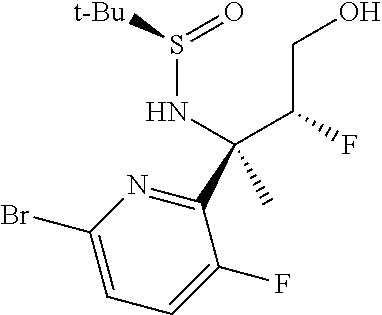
C(CO)(F)C(NS(=O)[t-Bu])(C)C1=NC(Br)=CC=C1F
